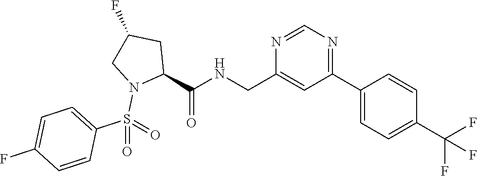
C1(C2=CC=C(C(F)(F)F)C=C2)=NC=NC(CNC(C2CC(F)CN2S(=O)(C2=CC=C(F)C=C2)=O)=O)=C1
